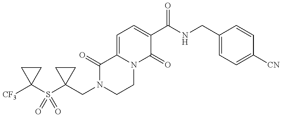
C1(CN2CCN3C(=CC=C(C(NCC4=CC=C([CN])C=C4)=O)C3=O)C2=O)(S(C2([CF3])CC2)(=O)=O)CC1
